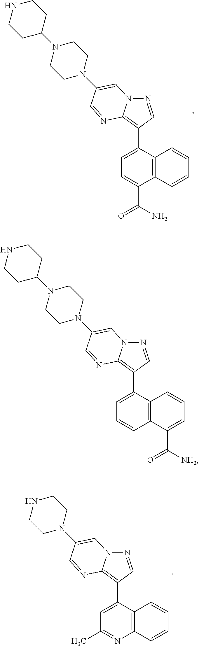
N1=CC(C2=CC=C(C(N)=O)C3=C2C=CC=C3)=C2N1C=C(N1CCN(C3CCNCC3)CC1)C=N2.N1=CC(C2=CC(C)=NC3=C2C=CC=C3)=C2N1C=C(N1CCNCC1)C=N2.N1=CC(C2=CC=CC3=C2C=CC=C3C([NH2])=O)=C2N1C=C(N1CCN(C3CCNCC3)CC1)C=N2
